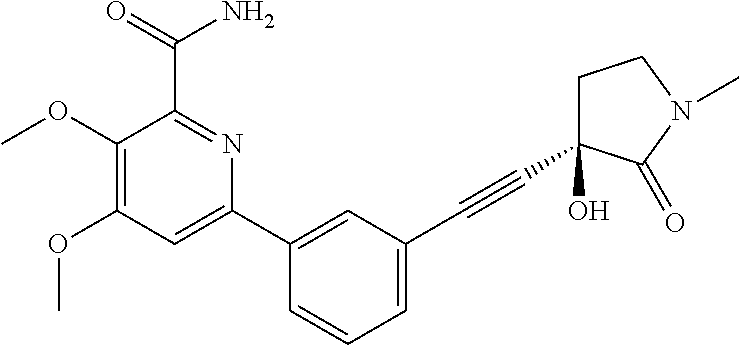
C1(OC)=C(OC)C(C(=O)N)=NC(C2=CC(C#CC3(O)CCN(C)C3=O)=CC=C2)=C1
